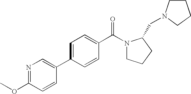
C1=C(C2=CN=C(OC)C=C2)C=CC(C(N2CCCC2CN2CCCC2)=O)=C1
